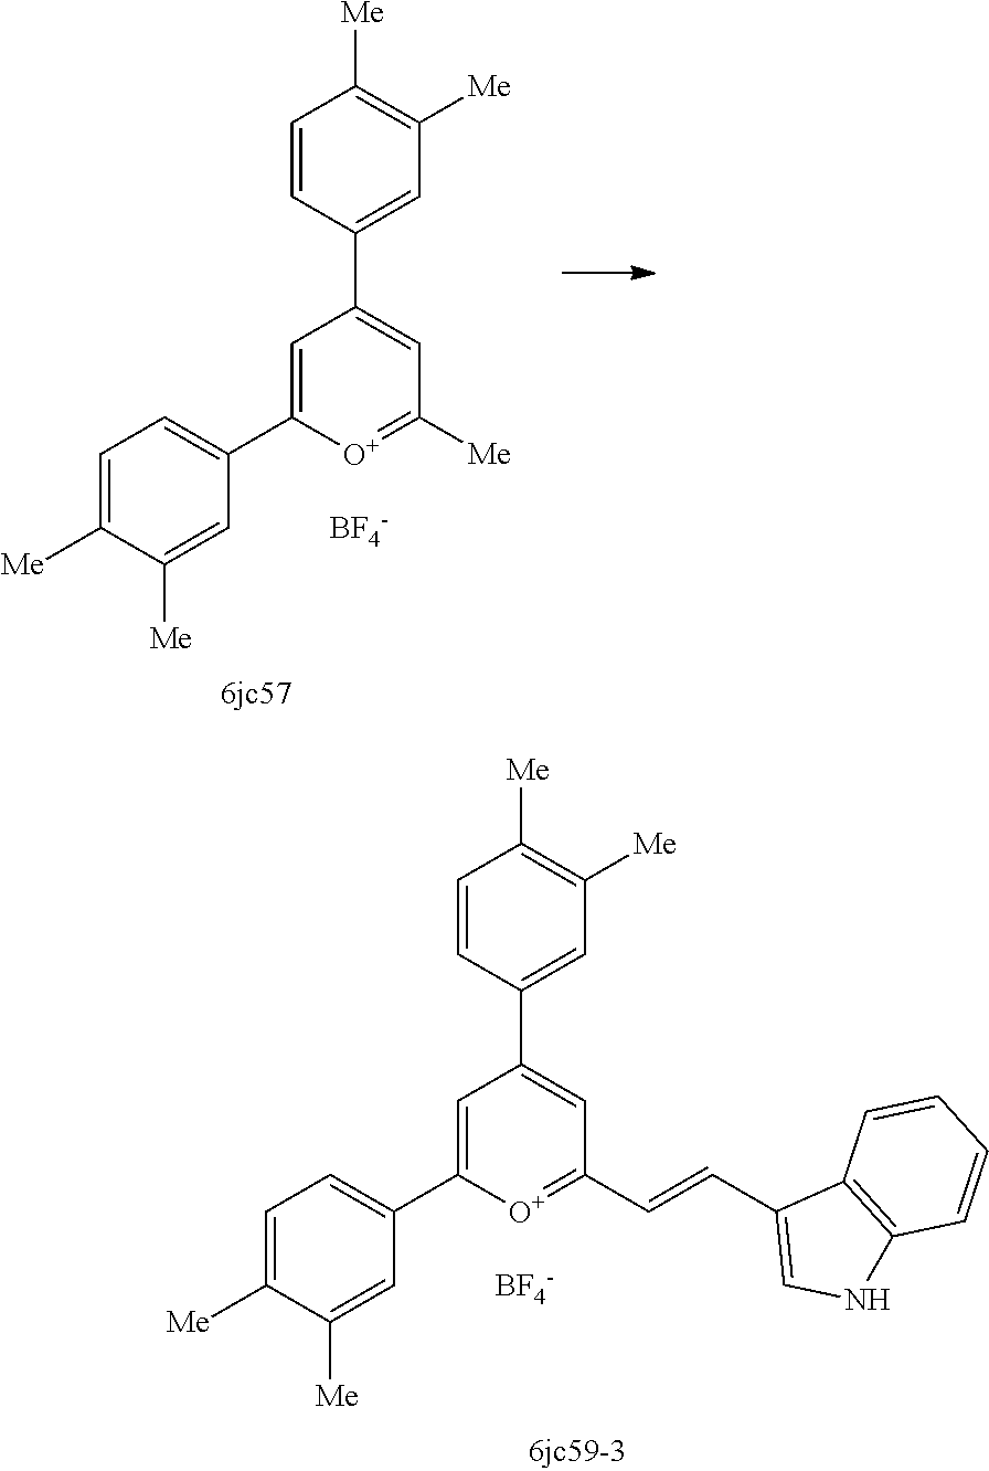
C1=CC(C2=CC([Me])=[O+]C(C3=CC=C([Me])C([Me])=C3)=C2)=CC([Me])=C1[Me].[BF4-].C1=CC(C2=CC(C=CC3=CNC4=C3C=CC=C4)=[O+]C(C3=CC=C([Me])C([Me])=C3)=C2)=CC([Me])=C1[Me].[BF4-]
